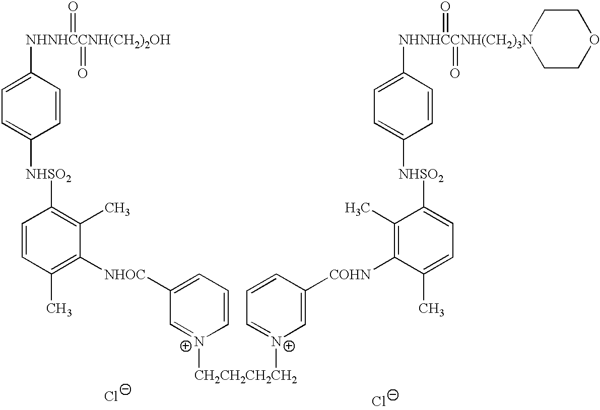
[Cl-].[Cl-].[NHNHCCNH(CH2)2OH](C1=CC=C([NHSO2]C2=C(C)C([NHOC]C3=CC=C[N+]([CH2CH2CH2CH2][N+]4=CC=CC([COHN]C5=C(C)C([NHSO2]C6=CC=C([NHNHCCNH(CH2)3N]7(=O)(=O)CCOCC7)C=C6)=CC=C5C)=C4)=C3)=C(C)C=C2)C=C1)(=O)=O
